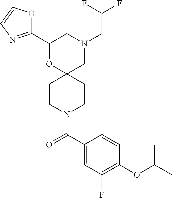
N1(CC(F)F)CC2(OC(C3=NC=CO3)C1)CCN(C(C1=CC(F)=C(OC(C)C)C=C1)=O)CC2
